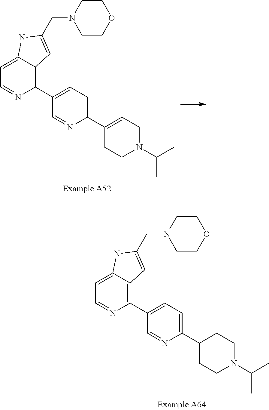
C1(C2=CC=C(C3=CCN(C(C)C)CC3)N=C2)=C2C(=CC=N1)NC(CN1CCOCC1)=C2.C1(C2=CC=C(C3CCN(C(C)C)CC3)N=C2)=C2C(=CC=N1)NC(CN1CCOCC1)=C2
